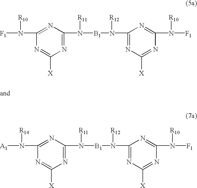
N1=C(N([R11])[B1]N([R12])C2=NC([X])=NC(N([R10])[F1])=N2)N=C(N([R10])[F1])N=C1[X].N1=C(N([R11])[B1]N([R12])C2=NC([X])=NC(N([R10])[F1])=N2)N=C(N([R14])[A1])N=C1[X]
